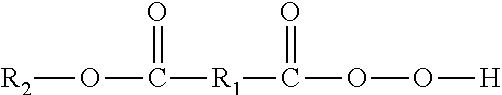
[R2]OC([R1]C(OO[H])=O)=O
